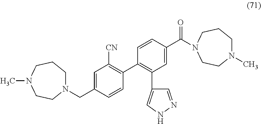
C1=C(C(=O)N2CCCN(C)CC2)C=CC(C2=C([CN])C=C(CN3CCCN(C)CC3)C=C2)=C1C1=CNN=C1
